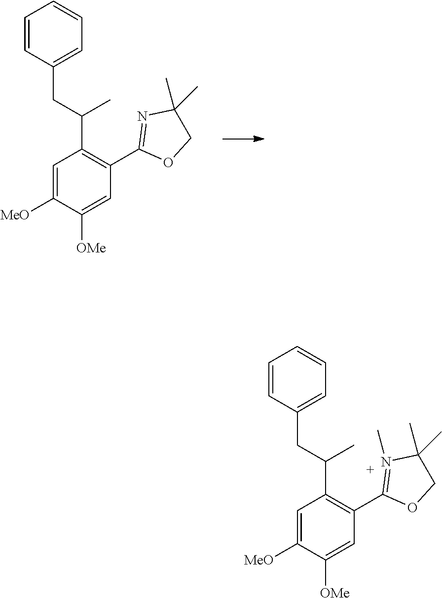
C1=C([MeO])C([OMe])=CC(C2=NC(C)(C)CO2)=C1C(C)CC1=CC=CC=C1.C1=C([MeO])C([OMe])=CC(C2=N(C)C(C)(C)CO2)=C1C(C)CC1=CC=CC=C1
